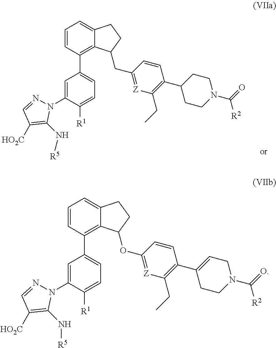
C1=CC(C2=CC=C([R1])C(N3N=CC([HO2C])=C3N[R5])=C2)=C2C(=C1)CCC2CC1=[Z]C(CC)=C(C2CCN(C([R2])=O)CC2)C=C1.C1=CC(C2=CC=C([R1])C(N3N=CC([HO2C])=C3N[R5])=C2)=C2C(=C1)CCC2OC1=[Z]C(CC)=C(C2=CCN(C([R2])=O)CC2)C=C1
